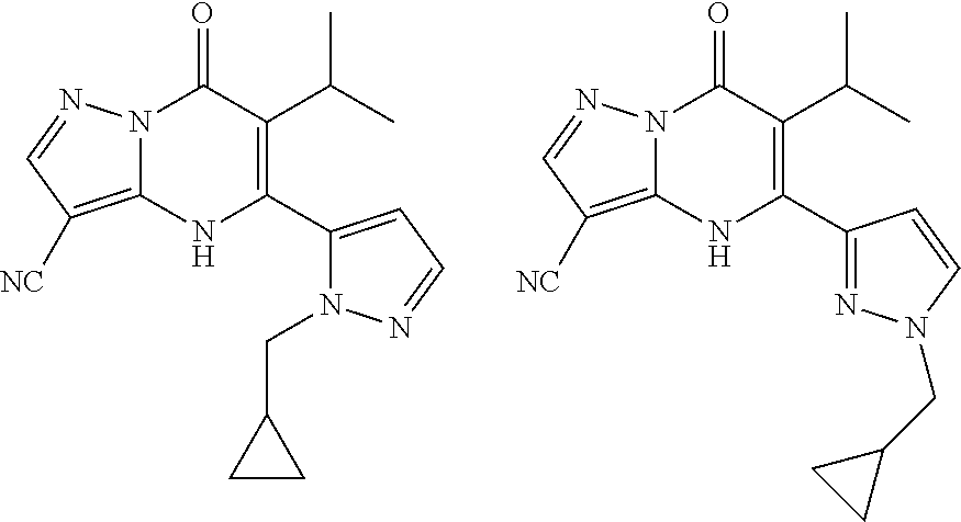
N12C(=C([NC])C=N1)NC(C1=CC=NN1CC1CC1)=C(C(C)C)C2=O.N12C(=C([NC])C=N1)NC(C1=NN(CC3CC3)C=C1)=C(C(C)C)C2=O
